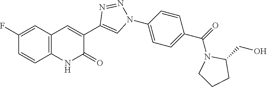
C1=CC2=C(C=C1F)C=C(C1=CN(C3=CC=C(C(=O)N4C(CO)CCC4)C=C3)N=N1)C(=O)N2
